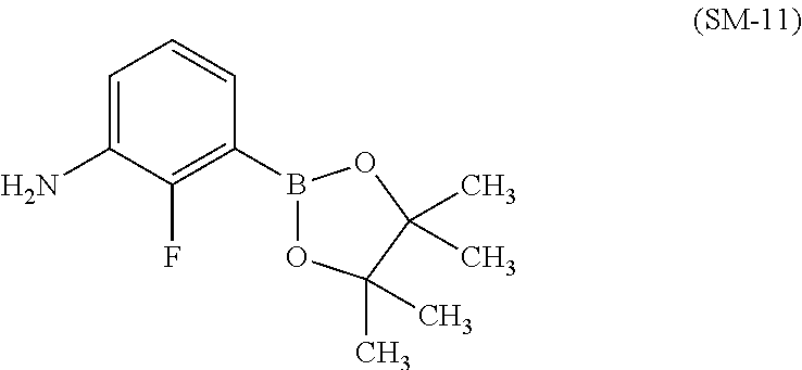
C1(N)=CC=CC(B2OC(C)(C)C(C)(C)O2)=C1F
